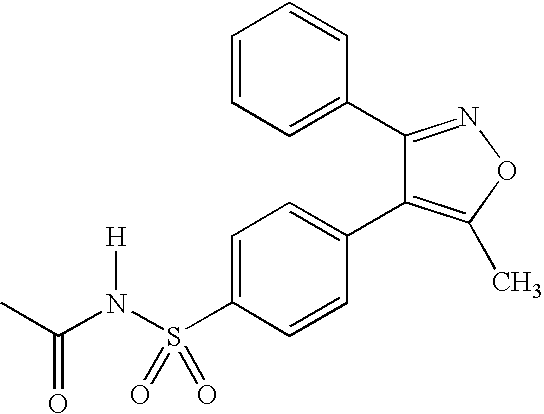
C1=C(S(N(C(C)=O)[H])(=O)=O)C=CC(C2=C(C)ON=C2C2=CC=CC=C2)=C1
